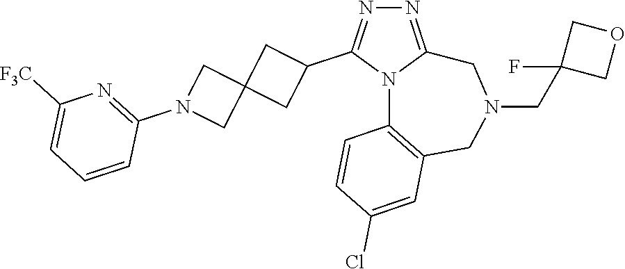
N1=C2N(C(C3CC4(C3)CN(C3=NC([F3C])=CC=C3)C4)=N1)C1=C(CN(CC3(F)COC3)C2)C=C(Cl)C=C1
